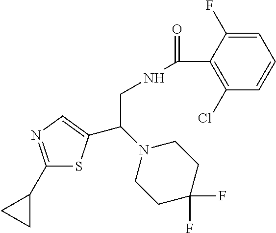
C1(C2CC2)=NC=C(C(N2CCC(F)(F)CC2)CNC(=O)C2=C(Cl)C=CC=C2F)S1
